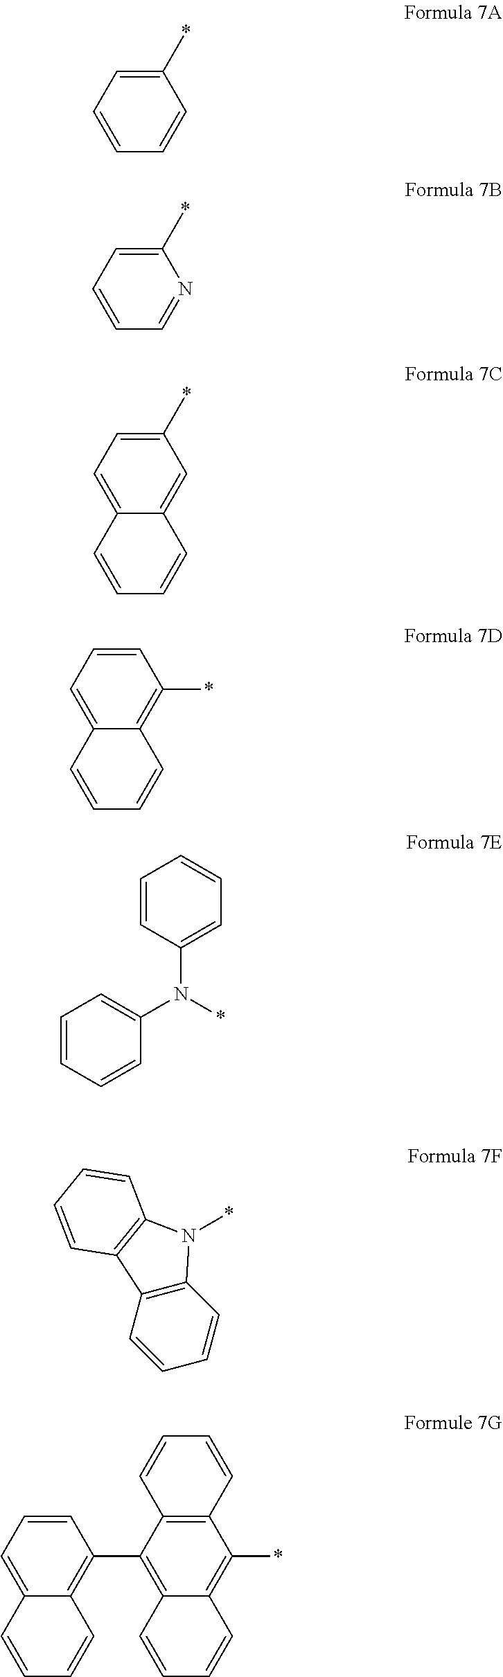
C1=CC=CC(*)=C1.C1=CC=NC(*)=C1.C1=C2C(=CC(*)=C1)C=CC=C2.C1=C2C(=C(*)C=C1)C=CC=C2.C1(N(*)C2=CC=CC=C2)=CC=CC=C1.C1=CC=CC2=C1C1=C(N2*)C=CC=C1.C1=C2C(=C(C3=C4C(=C(*)C5=C3C=CC=C5)C=CC=C4)C=C1)C=CC=C2
